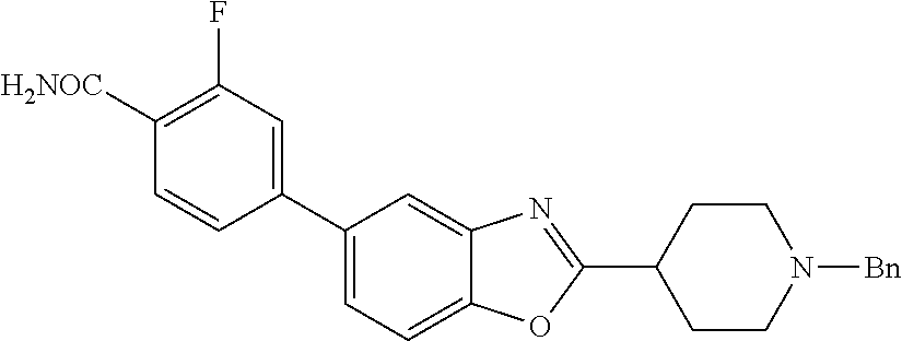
C1(C2=CC(F)=C([H2NOC])C=C2)=CC=C2C(=C1)N=C(C1CCN([Bn])CC1)O2
